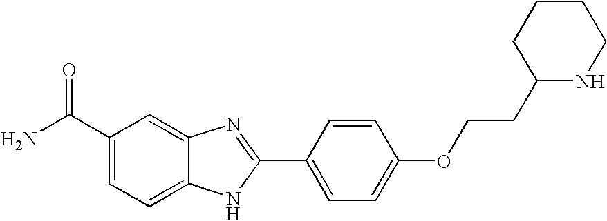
C12=CC(C(=O)N)=CC=C1NC(C1=CC=C(OCCC3NCCCC3)C=C1)=N2
